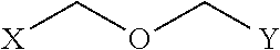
[X]COC[Y]
